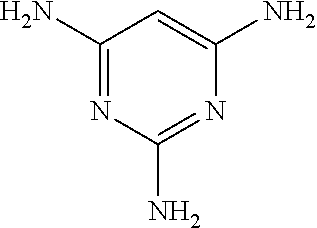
C1(N)=NC(N)=NC(N)=C1
